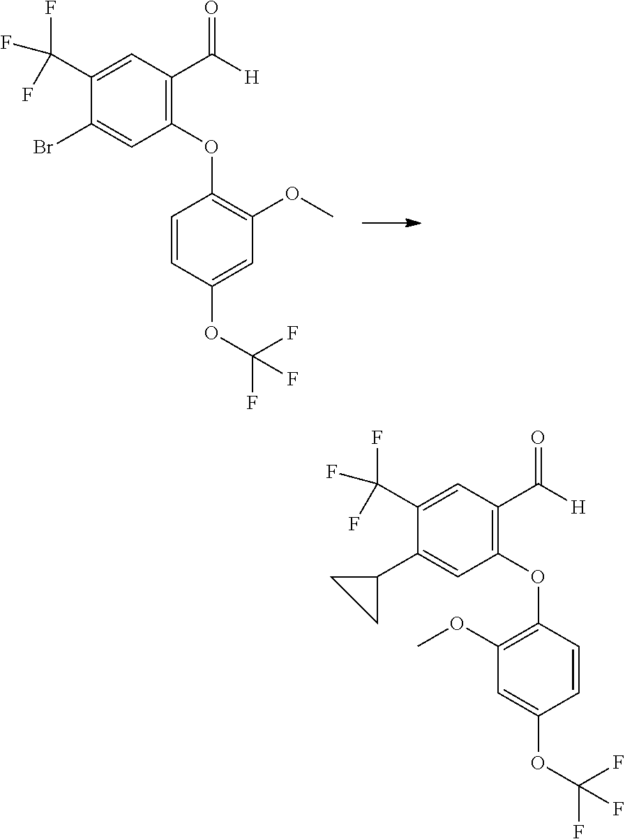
C1(OC2=C(OC)C=C(OC(F)(F)F)C=C2)=C(C([H])=O)C=C(C(F)(F)F)C(Br)=C1.C1(OC2=C(OC)C=C(OC(F)(F)F)C=C2)=C(C([H])=O)C=C(C(F)(F)F)C(C2CC2)=C1
